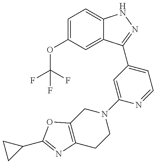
C1(OC(F)(F)F)=CC=C2C(=C1)C(C1=CC=NC(N3CC4=C(CC3)N=C(C3CC3)O4)=C1)=NN2
